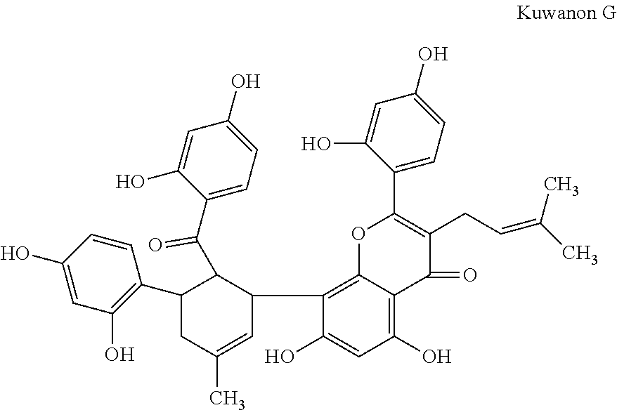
C1(C2=C(O)C=C(O)C=C2)CC(C)=CC(C2=C3C(=C(O)C=C2O)C(=O)C(CC=C(C)C)=C(C2=CC=C(O)C=C2O)O3)C1C(C1=CC=C(O)C=C1O)=O
